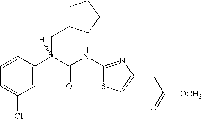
C1=C(C(C(NC2=NC(CC(=O)[OCH3])=CS2)=O)(CC2CCCC2)[H])C=CC=C1Cl
